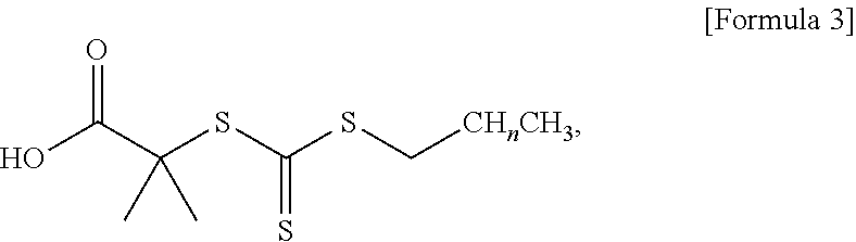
OC(C(SC(SC[CHnCH3])=S)(C)C)=O
